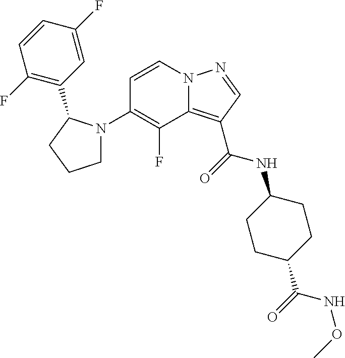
C1=CN2C(=C(C(=O)NC3CCC(C(=O)NOC)CC3)C=N2)C(F)=C1N1CCCC1C1=C(F)C=CC(F)=C1
